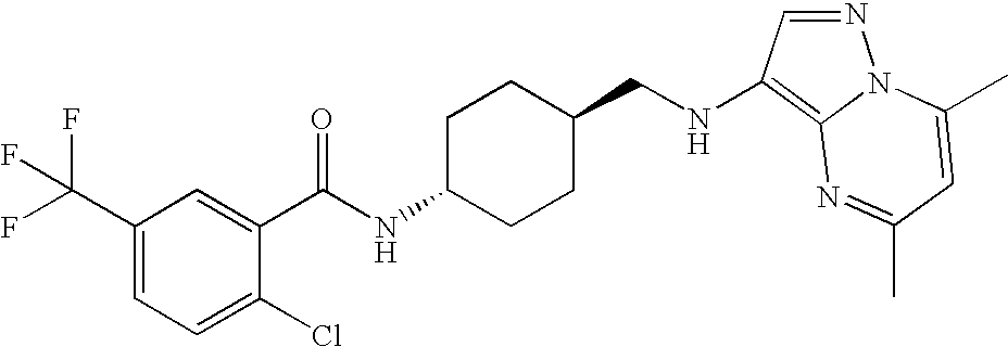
N(CC1CCC(NC(=O)C2=CC(C(F)(F)F)=CC=C2Cl)CC1)C1=C2N(N=C1)C(C)=CC(C)=N2
